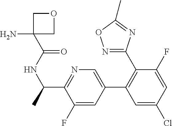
N1=C(C(NC(C2(N)COC2)=O)C)C(F)=CC(C2=C(C3=NOC(C)=N3)C(F)=CC(Cl)=C2)=C1
